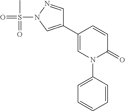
C1=CC(C2=CN(S(=O)(=O)C)N=C2)=CN(C2=CC=CC=C2)C1=O
